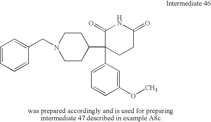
C1=CC=CC(CN2CCC(C3(C4=CC=CC(OC)=C4)CCC(=O)NC3=O)CC2)=C1
